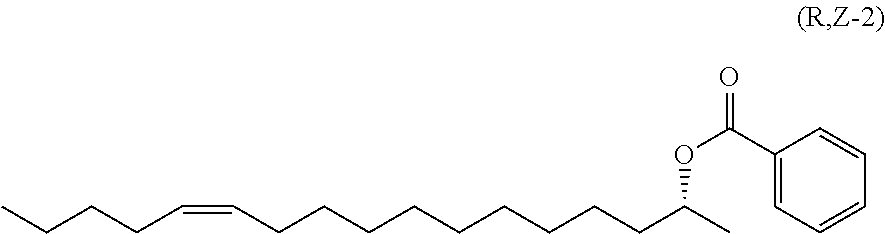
C(CCC=CCCCCCCCCCC(C)OC(=O)C1=CC=CC=C1)C
